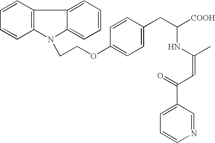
C1=CC(OCCN2C3=C(C4=CC=CC=C42)C=CC=C3)=CC=C1CC([COOH])NC(C)=CC(=O)C1=CC=CN=C1
